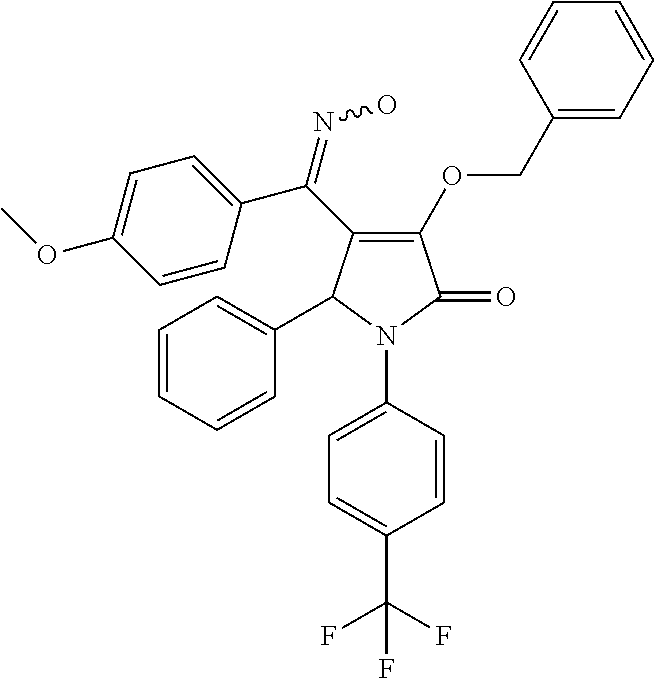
C1=C(OC)C=CC(C(=NO)C2=C(OCC3=CC=CC=C3)C(=O)N(C3=CC=C(C(F)(F)F)C=C3)C2C2=CC=CC=C2)=C1
